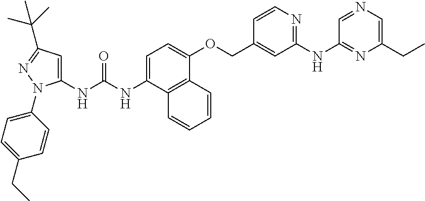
C1=C(NC(NC2=CC(C(C)(C)C)=NN2C2=CC=C(CC)C=C2)=O)C2=C(C(OCC3=CC(NC4=NC(CC)=CN=C4)=NC=C3)=C1)C=CC=C2
